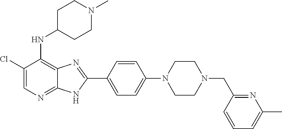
C1(Cl)=CN=C2C(=C1NC1CCN(C)CC1)N=C(C1=CC=C(N3CCN(CC4=NC(C)=CC=C4)CC3)C=C1)N2
